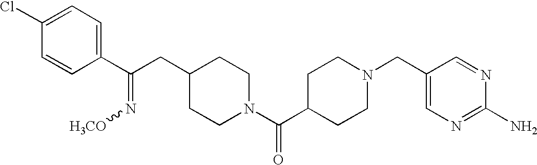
C1(Cl)=CC=C(C(CC2CCN(C(=O)C3CCN(CC4=CN=C(N)N=C4)CC3)CC2)=N[H3CO])C=C1
